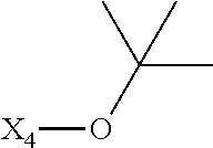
[X4]OC(C)(C)C
